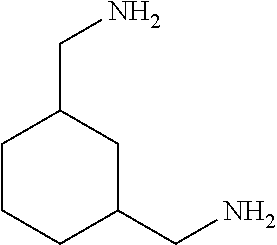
C1CCC(CN)CC1CN
